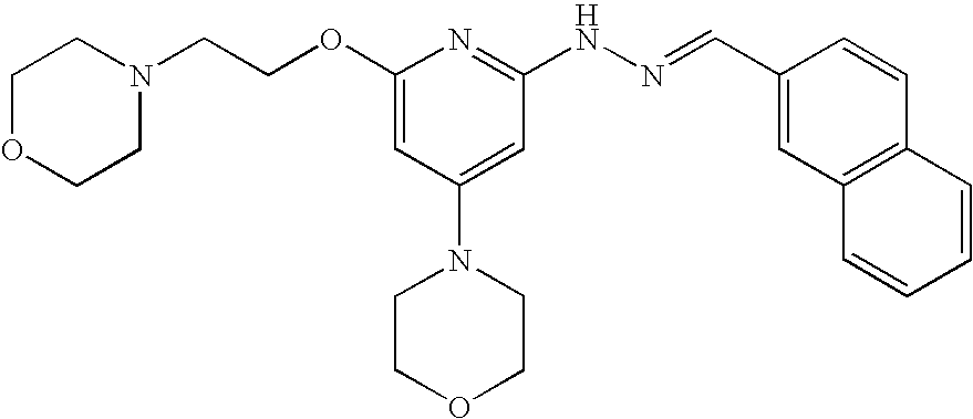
C(OC1=CC(N2CCOCC2)=CC(NN=CC2=CC3=C(C=C2)C=CC=C3)=N1)CN1CCOCC1
